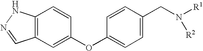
C12=C(NN=C1)C=CC(OC1=CC=C(CN([R1])[R2])C=C1)=C2
